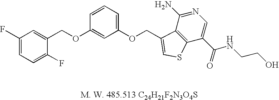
C1(F)=CC=C(F)C(COC2=CC(OCC3=CSC4=C3C(N)=NC=C4C(=O)NCCO)=CC=C2)=C1
